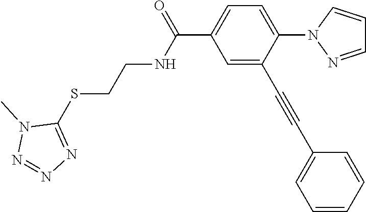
C1=C(C#CC2=CC=CC=C2)C(N2N=CC=C2)=CC=C1C(=O)NCCSC1=NN=NN1C
